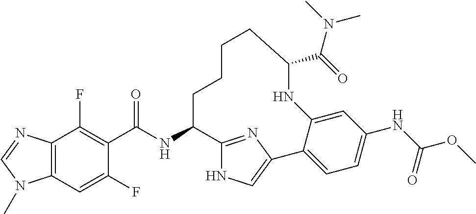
C12=C(C=C(F)C(C(NC3C4=NC(=CN4)C4=CC=C(NC(OC)=O)C=C4NC(C(N(C)C)=O)CCCC3)=O)=C1F)N(C)C=N2
